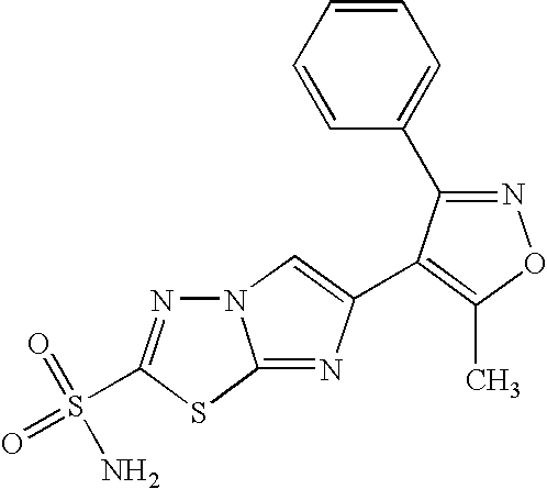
N12N=C(S(=O)(=O)N)SC1=NC(C1=C(C)ON=C1C1=CC=CC=C1)=C2
